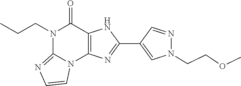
N1(CCC)C2=NC=CN2C2=C(C1=O)NC(C1=CN(CCOC)N=C1)=N2
